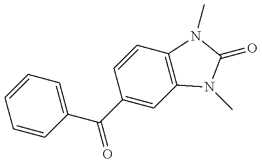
C1=CC(C(=O)C2=CC3=C(C=C2)N(C)C(=O)N3C)=CC=C1
